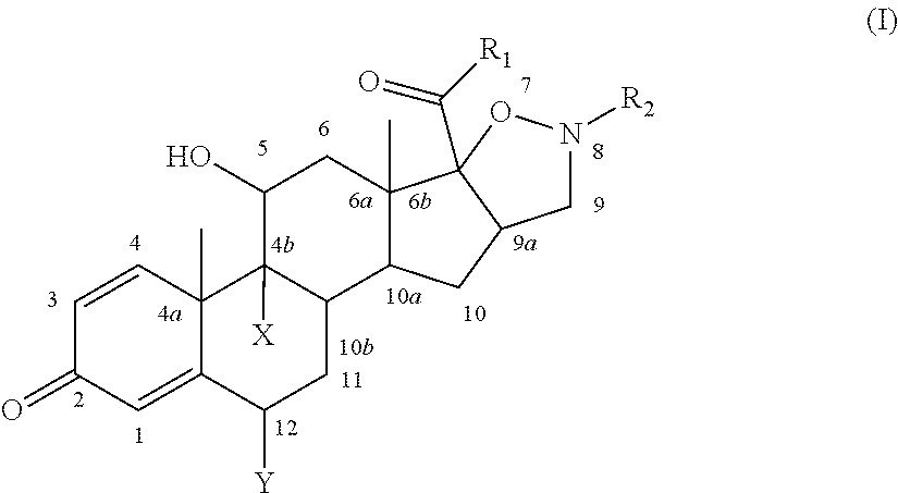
C1(O)C2([X])C(C3C(C)(C1)C1(C([R1])=O)C(C3)CN([R2])O1)CC([Y])C1=CC(=O)C=CC21C
